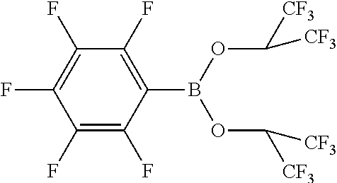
C1(F)=C(F)C(B(OC([CF3])[CF3])OC([CF3])[CF3])=C(F)C(F)=C1F
